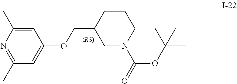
N1=C(C)C=C(OCC2CN(C(=O)OC(C)(C)C)CCC2)C=C1C
